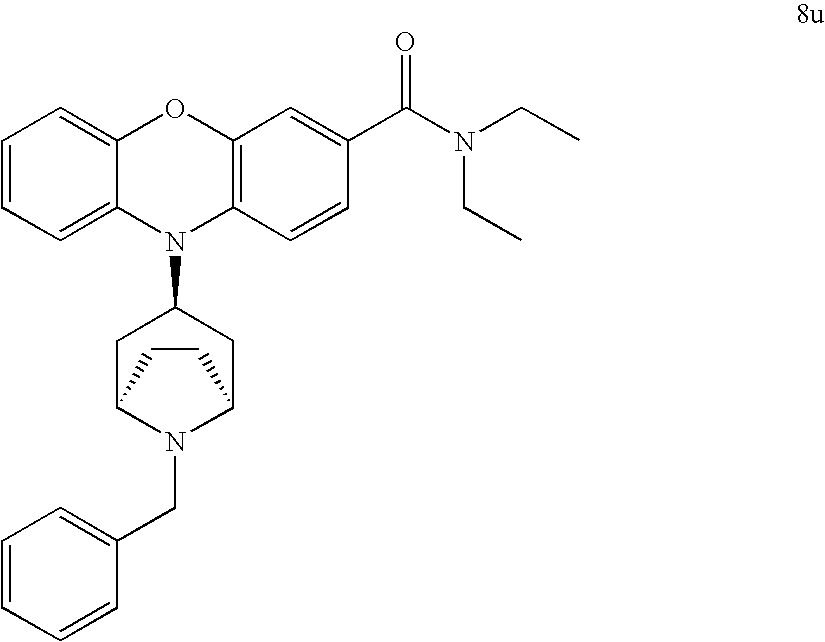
C1=CC=C2C(=C1)OC1=C(N2C2CC3N(CC4=CC=CC=C4)C(C2)CC3)C=CC(C(N(CC)CC)=O)=C1
